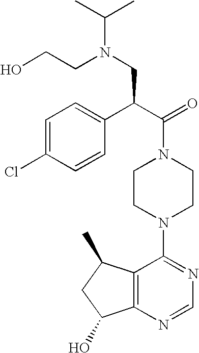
C(N1CCN(C2=NC=NC3=C2C(C)CC3O)CC1)(C(C1=CC=C(Cl)C=C1)CN(CCO)C(C)C)=O
